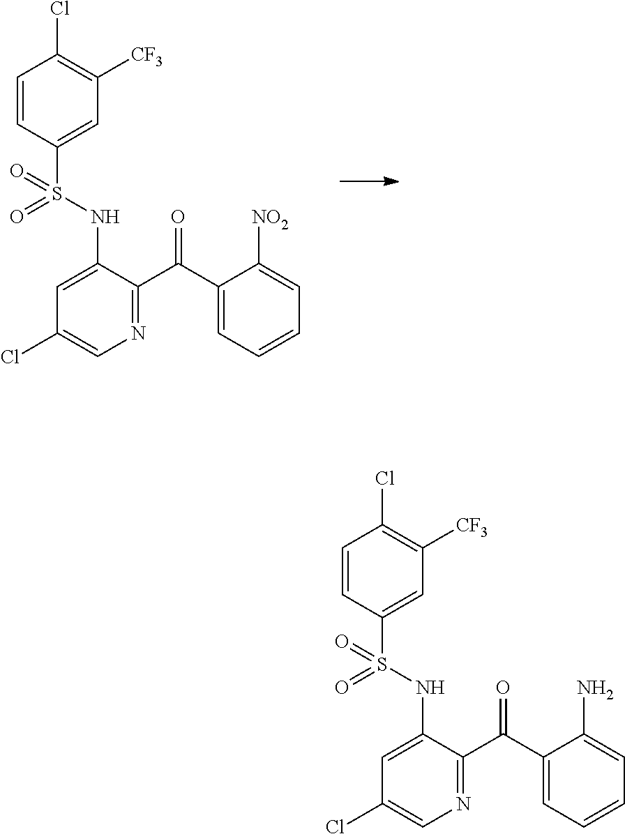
C1=CC(S(=O)(=O)NC2=CC(Cl)=CN=C2C(C2=CC=CC=C2[NO2])=O)=CC([CF3])=C1Cl.C1=CC(S(=O)(=O)NC2=CC(Cl)=CN=C2C(C2=CC=CC=C2N)=O)=CC([CF3])=C1Cl
